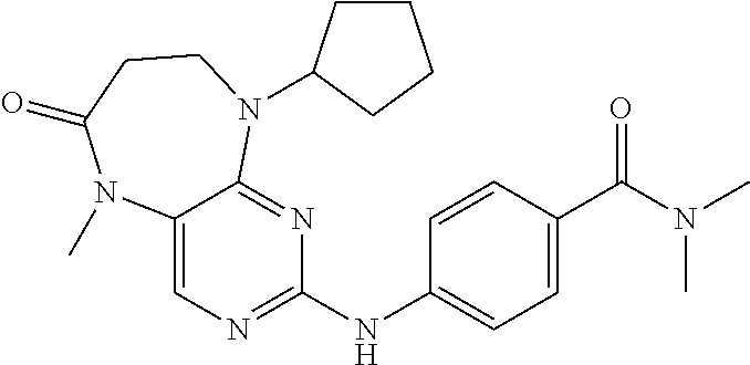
C1(C(N(C)C)=O)=CC=C(NC2=NC=C3C(=N2)N(C2CCCC2)CCC(=O)N3C)C=C1
